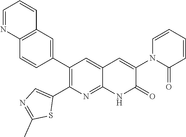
C12=C(C=C(C3=C(C4=CN=C(C)S4)N=C4C(=C3)C=C(N3C(=O)C=CC=C3)C(=O)N4)C=C1)C=CC=N2
